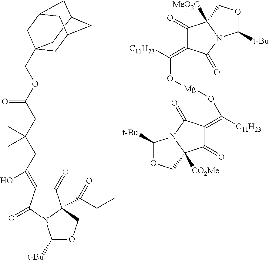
C1(=O)C2(C(CC)=O)N(C(=O)C1=C(CC(CC(OCC13CC4CC(CC(C1)C4)C3)=O)(C)C)O)C([t-Bu])OC2.C1([t-Bu])OCC2([MeO2C])N1C(=O)C(=C([C11H23])O[Mg]OC(=C1C(=O)C3([CO2Me])N(C1=O)C([t-Bu])OC3)[C11H23])C2=O
